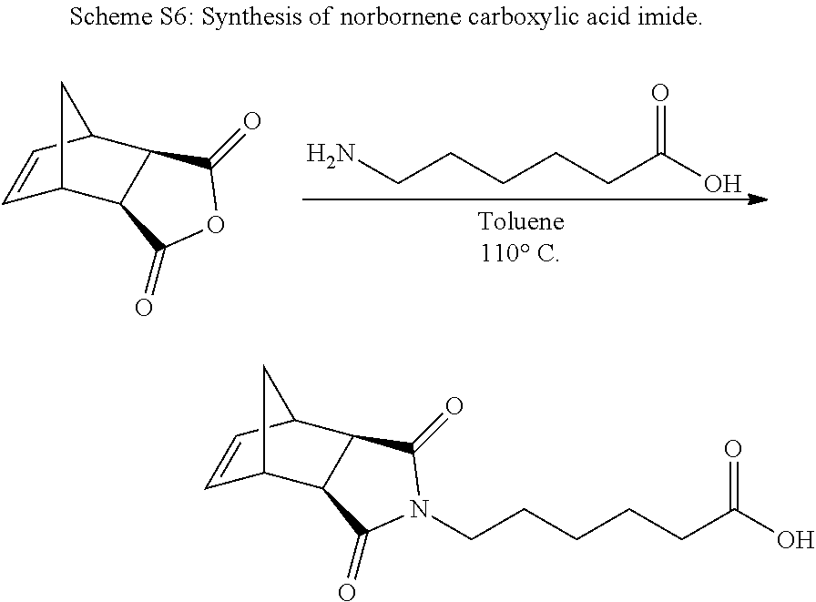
C1=CC2C3C(C1C2)C(=O)OC3=O.C(CCCCC(O)=O)N.C1=CC2C3C(C1C2)C(=O)N(CCCCCC(O)=O)C3=O
